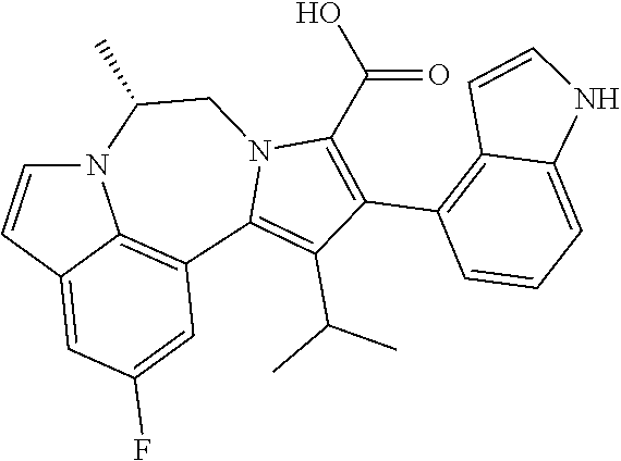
N12C=CC3=CC(F)=CC(=C13)C1=C(C(C)C)C(C3=C4C(=CC=C3)NC=C4)=C(C(O)=O)N1CC2C
